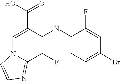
C1(NC2=C(F)C3=NC=CN3C=C2C(O)=O)=CC=C(Br)C=C1F
